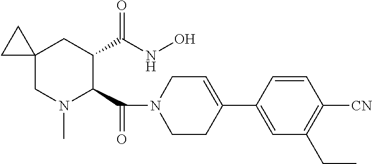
C12(CN(C)C(C(N3CCC(C4=CC(CC)=C([CN])C=C4)=CC3)=O)C(C(=O)NO)C1)CC2
